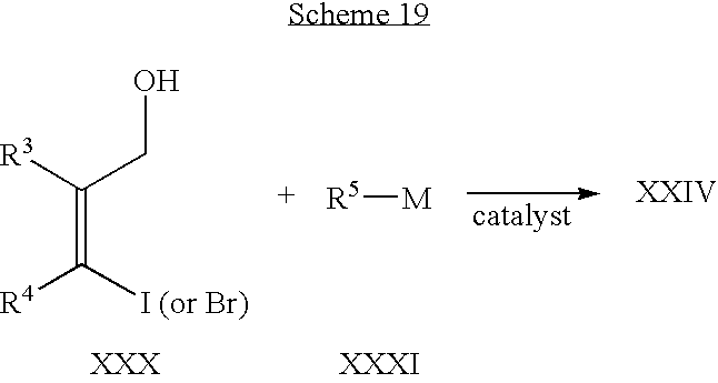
C(=C([R4])[I (or Br)])(CO)[R3].[R5][M]
